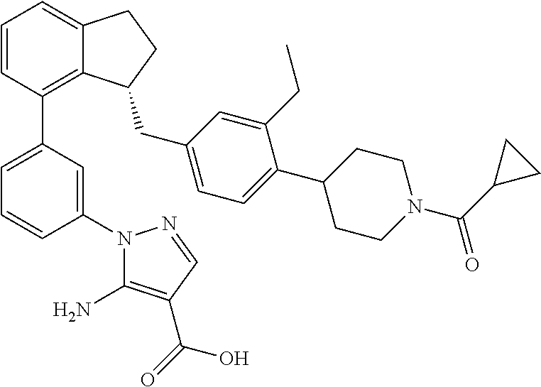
C1=CC(C2=CC=CC(N3C(N)=C(C(=O)O)C=N3)=C2)=C2C(=C1)CCC2CC1=CC=C(C2CCN(C(C3CC3)=O)CC2)C(CC)=C1
